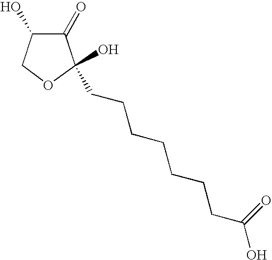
C1(=O)C(O)COC1(O)CCCCCCCC(O)=O
